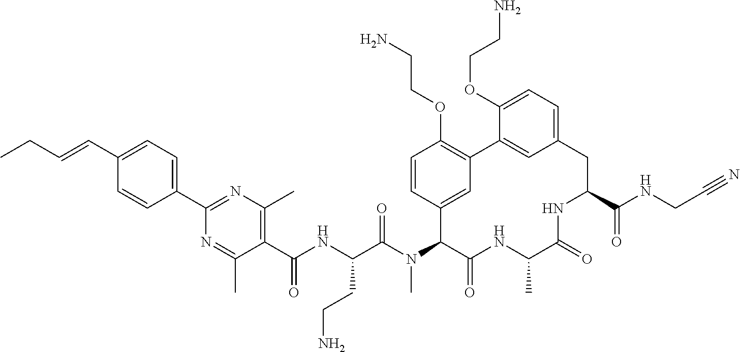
C1(C(NC(C(N(C2C(=O)NC(C)C(=O)NC(C(NCC#N)=O)CC3=CC=C(OCCN)C(=C3)C3=C(OCCN)C=CC2=C3)C)=O)CCN)=O)=C(C)N=C(C2=CC=C(C=CCC)C=C2)N=C1C
